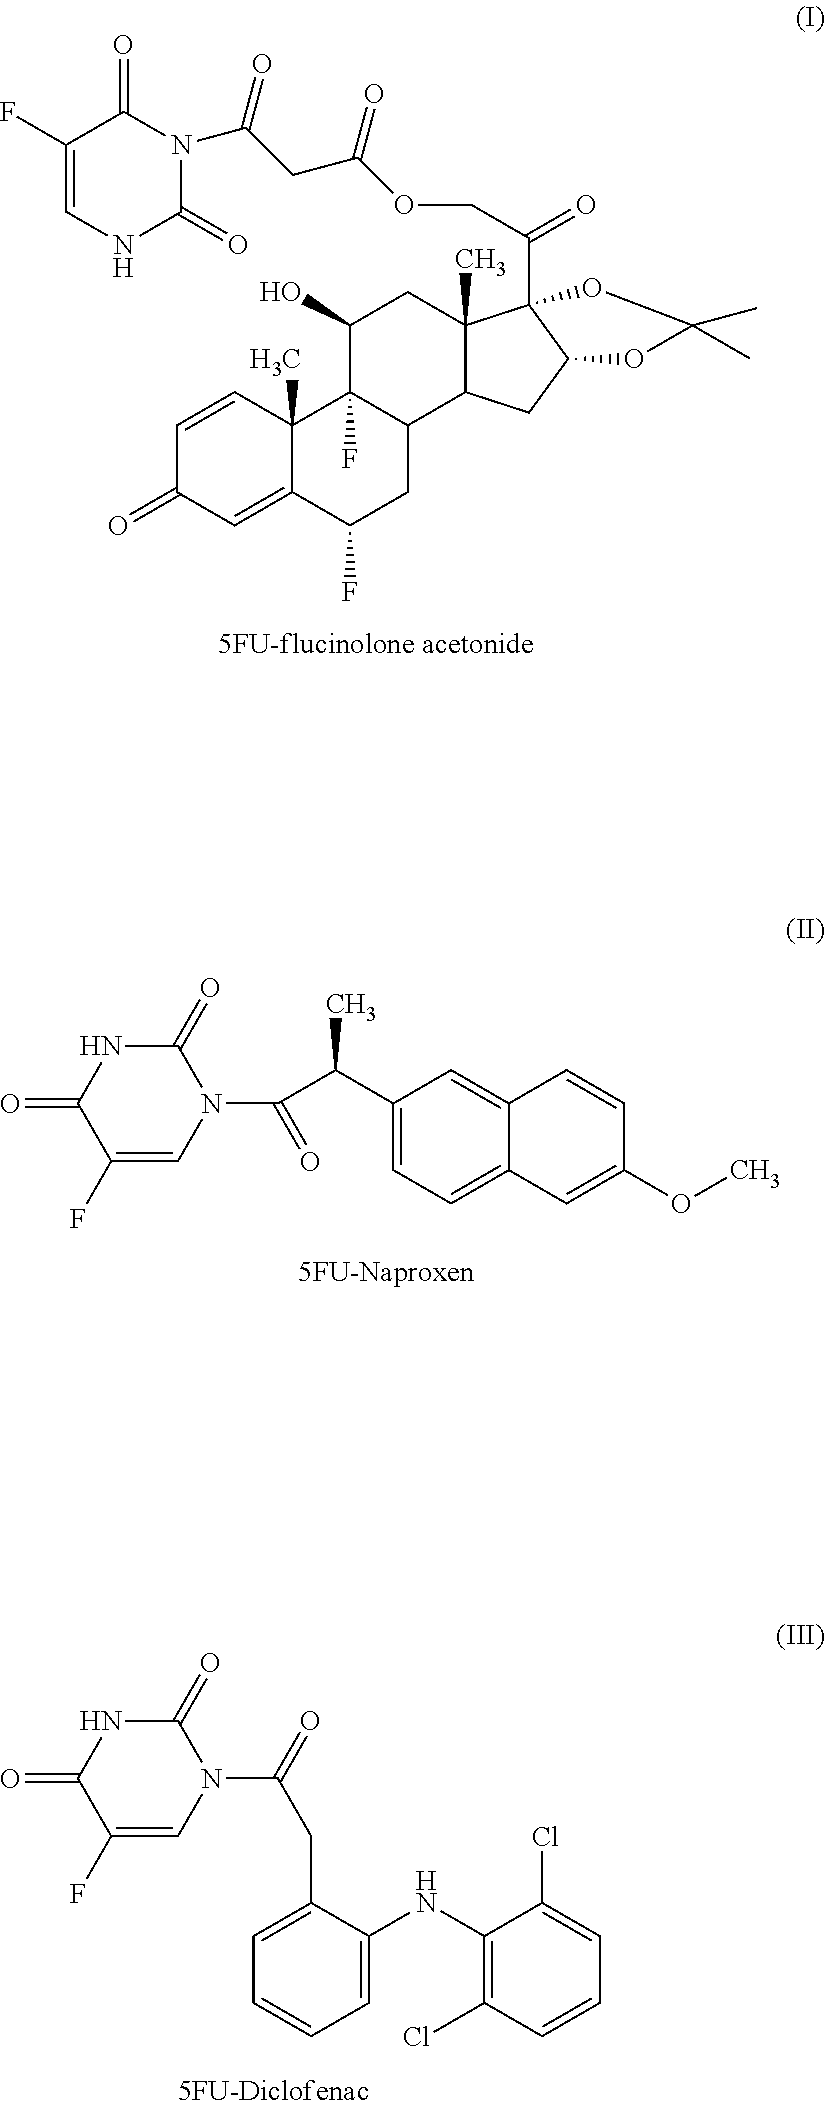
C1(F)=CNC(=O)N(C(=O)CC(=O)OCC(=O)C23C4(C)C(CC2OC(C)(C)O3)C2C(F)(C(O)C4)C3(C)C(=CC(=O)C=C3)C(F)C2)C1=O.C1(F)=CN(C(C(C2=CC=C3C(=C2)C=CC(OC)=C3)C)=O)C(=O)NC1=O.C1(F)=CN(C(=O)CC2=CC=CC=C2NC2=C(Cl)C=CC=C2Cl)C(=O)NC1=O
